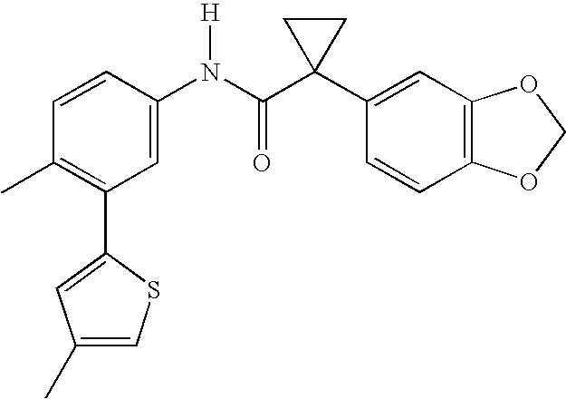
C1=CC(N(C(C2(C3=CC4=C(C=C3)OCO4)CC2)=O)[H])=CC(C2=CC(C)=CS2)=C1C
